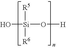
O[Si](O[H])([R5])[R6]
